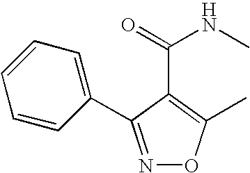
N1=C(C2=CC=CC=C2)C(C(=O)NC)=C(C)O1
